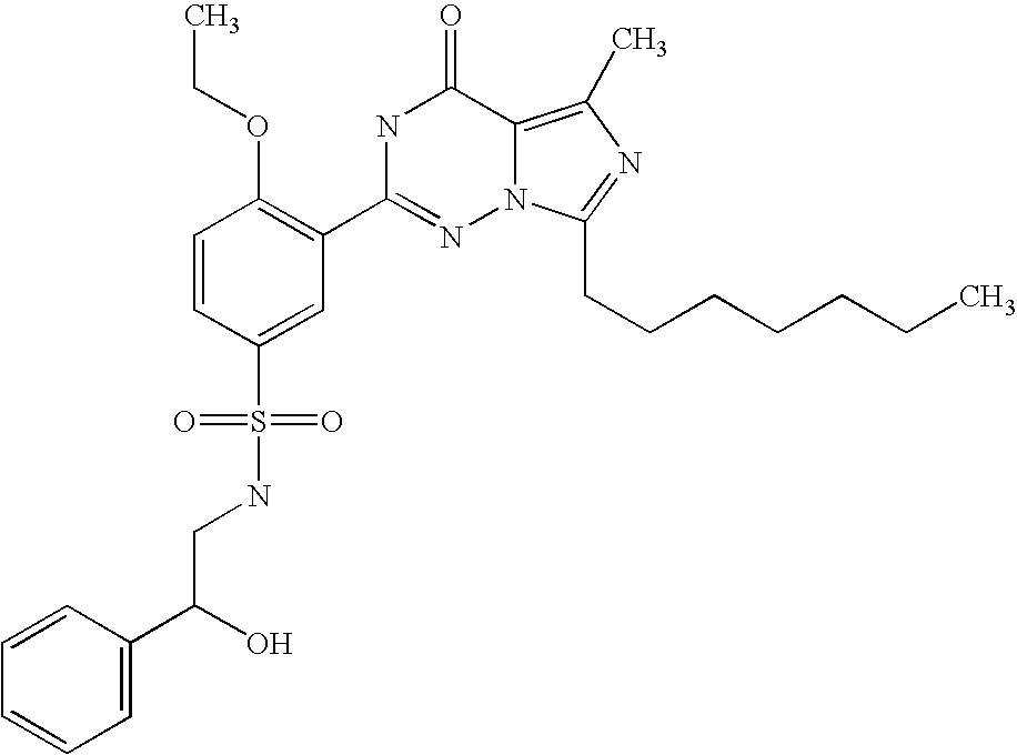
C1=CC(S(NCC(C2=CC=CC=C2)O)(=O)=O)=CC(C2=NN3C(=C(C)N=C3CCCCCCC)C(=O)N2)=C1OCC
